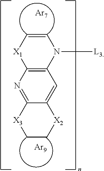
[X1]1C2=C(N([L3])C=C1)C=C1C(=N2)[X3]CC[X2]1.[Ar7].[Ar9]
